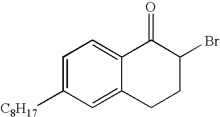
C1=C([C8H17])C=C2C(=C1)C(=O)C(Br)CC2
